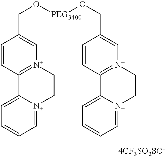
C12=CC=CC=[N+]1CC[N+]1=C2C=CC(CO[PEG3400]OCC2=C[N+]3=C(C=C2)C2=CC=CC=[N+]2CC3)=C1
